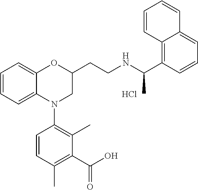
Cl.C1=CC=C2C(=C1)OC(CCNC(C1=C3C(=CC=C1)C=CC=C3)C)CN2C1=C(C)C(C(O)=O)=C(C)C=C1
